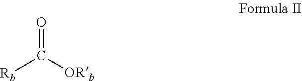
[Rb]C([ORb])=O
